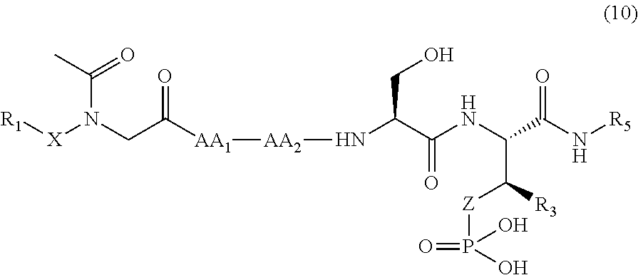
C([AA1][AA2]NC(C(NC(C(N[R5])=O)C([R3])[Z]P(=O)(O)O)=O)CO)(=O)CN(C(C)=O)[X][R1]
